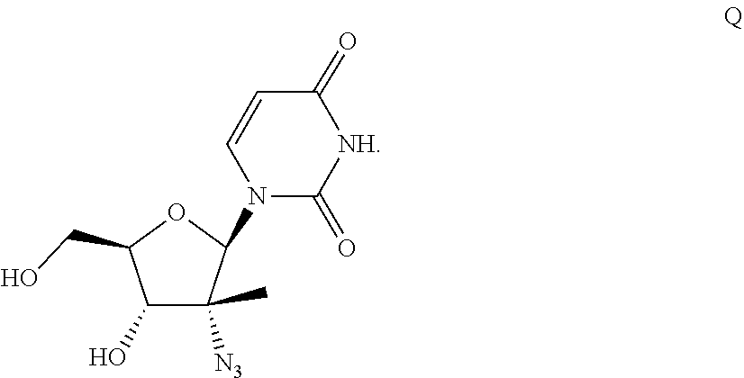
C(C1C(O)C(C)([N3])C(N2C(=O)[NH]C(=O)C=C2)O1)O
